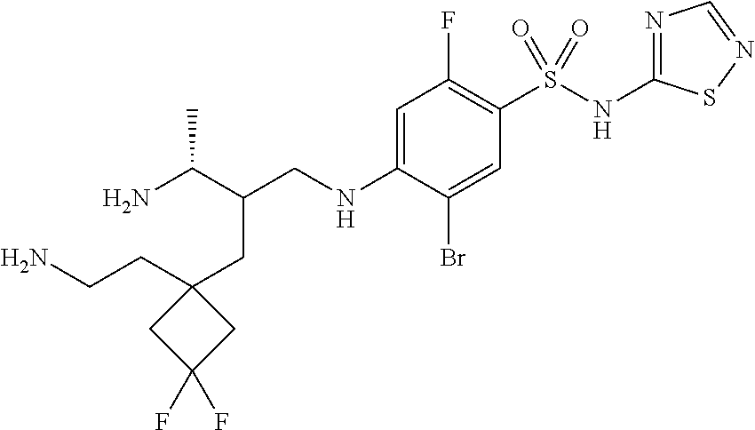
C(C(CNC1=CC(F)=C(S(NC2=NC=NS2)(=O)=O)C=C1Br)C(N)C)C1(CCN)CC(F)(F)C1
